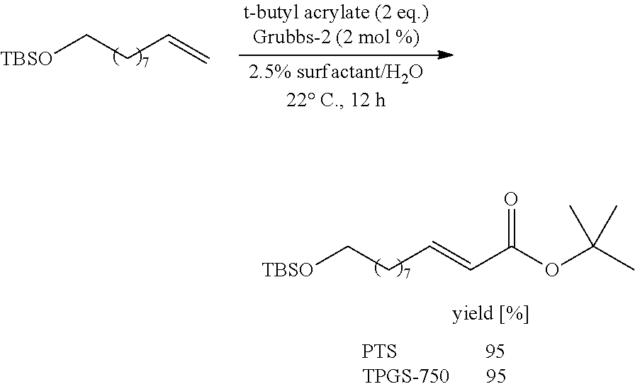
[TBSO]CCC=C.[TBSO]CCC=CC(OC(C)(C)C)=O
